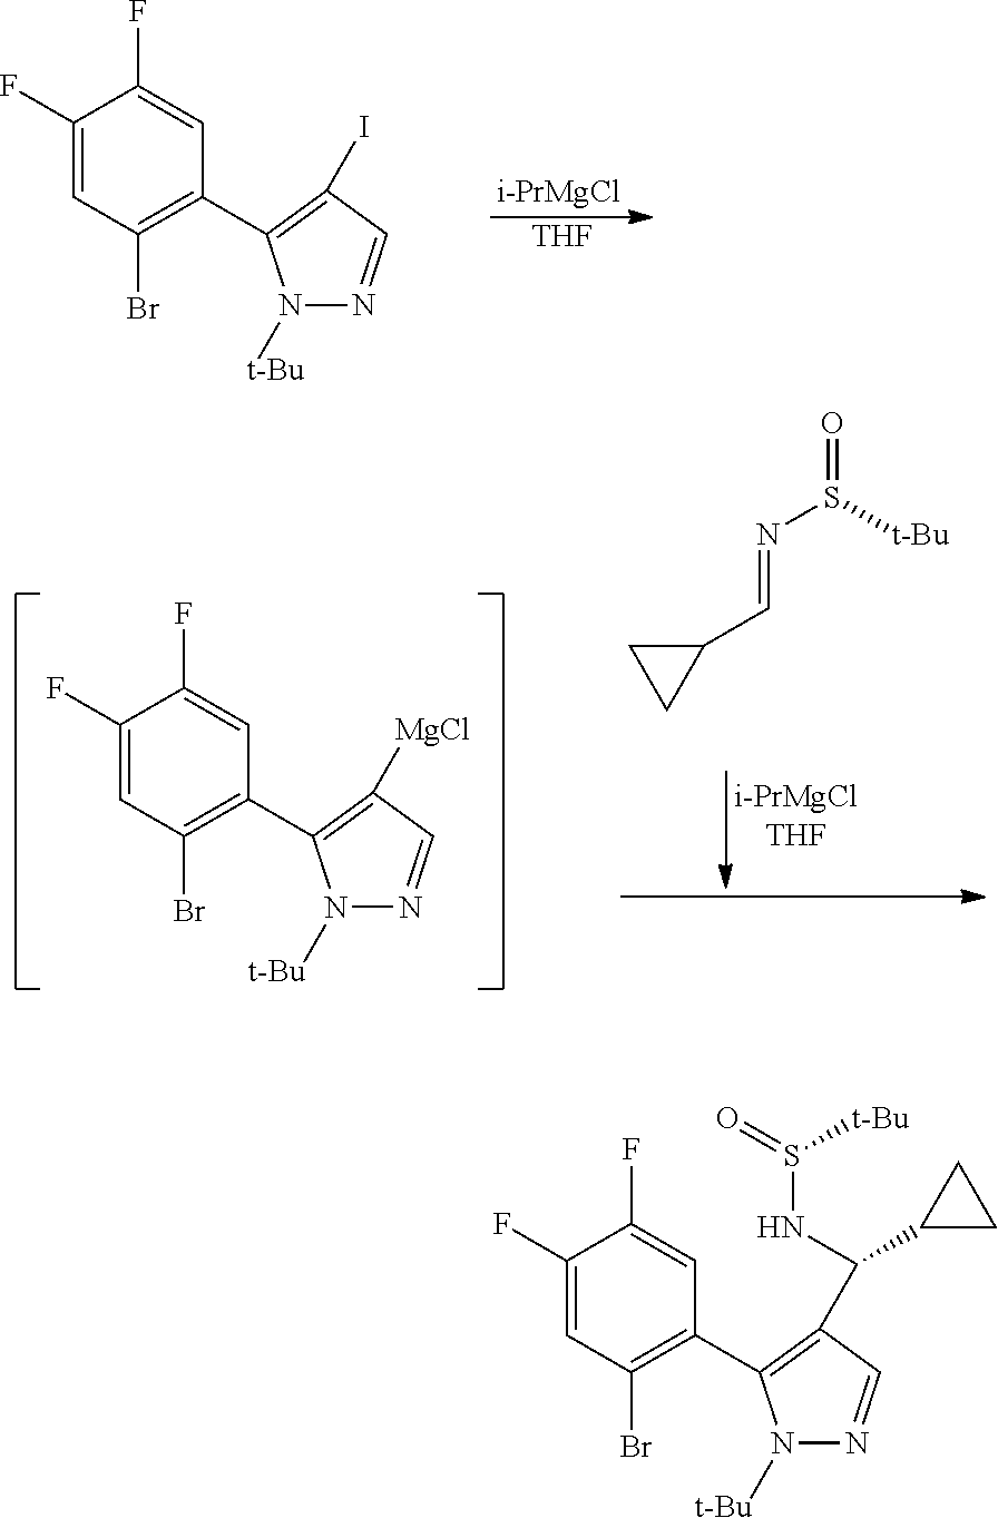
[i-PrMgCl].[THF].C1(F)=CC(Br)=C(C2=C(I)C=NN2[t-Bu])C=C1F.C1(F)=CC(Br)=C(C2=C(C(NS(=O)[t-Bu])C3CC3)C=NN2[t-Bu])C=C1F.C1(F)=CC(Br)=C(C2=C([MgCl])C=NN2[t-Bu])C=C1F.N(S([t-Bu])=O)=CC1CC1
